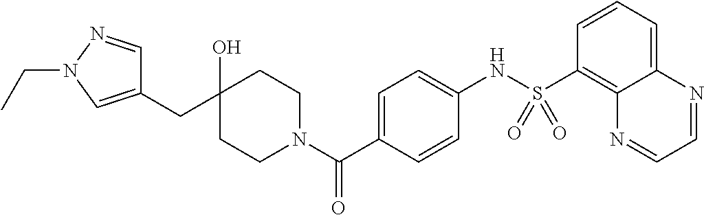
C1(O)(CC2=CN(CC)N=C2)CCN(C(C2=CC=C(NS(C3=C4C(=CC=C3)N=CC=N4)(=O)=O)C=C2)=O)CC1
